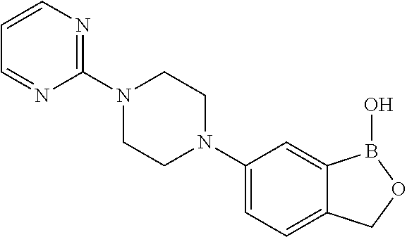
C1=C(N2CCN(C3=NC=CC=N3)CC2)C=C2C(=C1)COB2O
